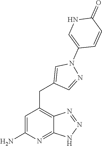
C1=C(N)N=C2C(=C1CC1=CN(C3=CNC(=O)C=C3)N=C1)N=NN2
